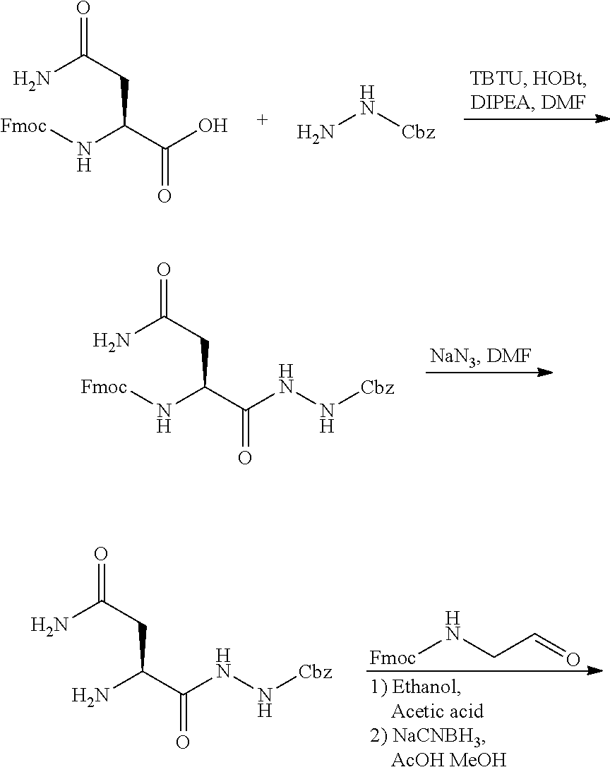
[Fmoc]NC(C(O)=O)CC(N)=O.NN[Cbz].[Fmoc]NC(C(NN[Cbz])=O)CC(N)=O.NC(C(NN[Cbz])=O)CC(N)=O.[Fmoc]NCC=O
